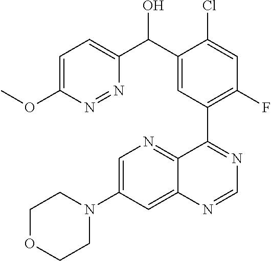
C1=C(N2CCOCC2)C=C2C(=N1)C(C1=C(F)C=C(Cl)C(C(C3=CC=C(OC)N=N3)O)=C1)=NC=N2
